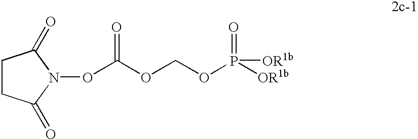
C1CC(=O)N(OC(OCOP([OR1b])(=O)[OR1b])=O)C1=O
